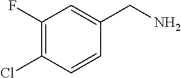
C1(F)=C(Cl)C=CC(CN)=C1
